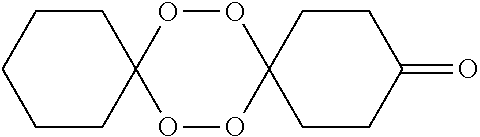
C1CCCCC12OOC1(OO2)CCC(=O)CC1
